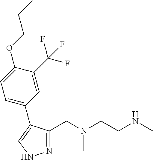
C1(CN(CCNC)C)=NNC=C1C1=CC=C(OCCC)C(C(F)(F)F)=C1
